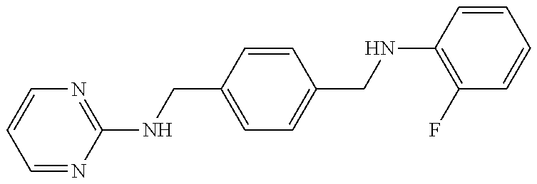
C1=NC(NCC2=CC=C(CNC3=C(F)C=CC=C3)C=C2)=NC=C1
